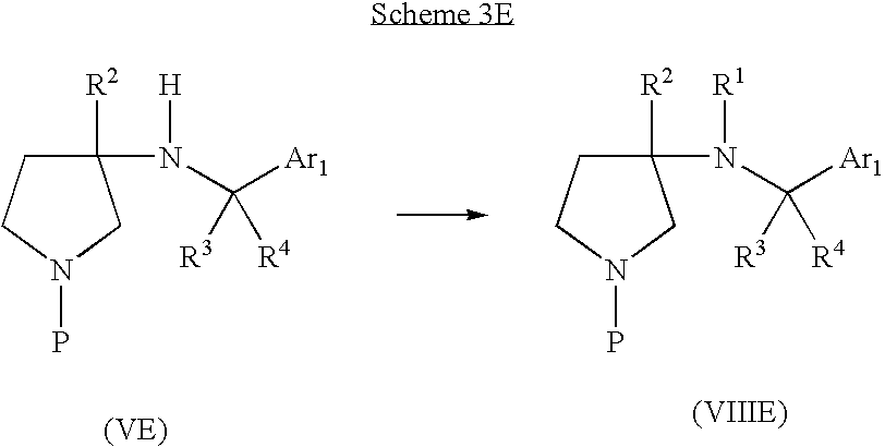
C1([R2])(N([H])C([Ar1])([R4])[R3])CCN(P)C1.C1([R2])(N([R1])C([Ar1])([R4])[R3])CCN(P)C1
